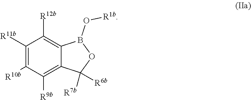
C1([R11b])=C([R10b])C([R9b])=C2C(=C1[R12b])B(O[R1b])OC2([R7b])[R6b]
